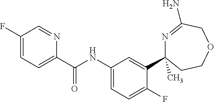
C1(C(NC2=CC=C(F)C(C3(C)N=C(N)COCC3)=C2)=O)=CC=C(F)C=N1
